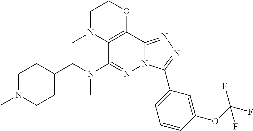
C1N(C)C2=C(OC1)C1=NN=C(C3=CC=CC(OC(F)(F)F)=C3)N1N=C2N(CC1CCN(C)CC1)C
